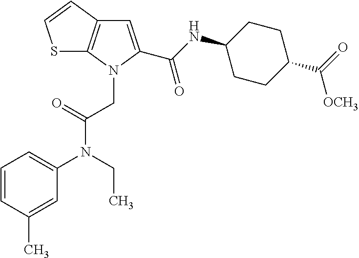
C1=CC(C)=CC(N(CC)C(CN2C(C(NC3CCC(C([OCH3])=O)CC3)=O)=CC3=C2SC=C3)=O)=C1
